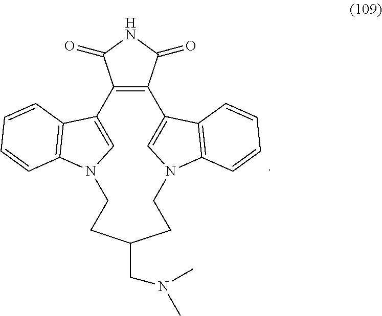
C12=C(C3=CN(C4=C3C=CC=C4)CCC(CN(C)C)CCN3C=C1C1=C3C=CC=C1)C(=O)NC2=O
